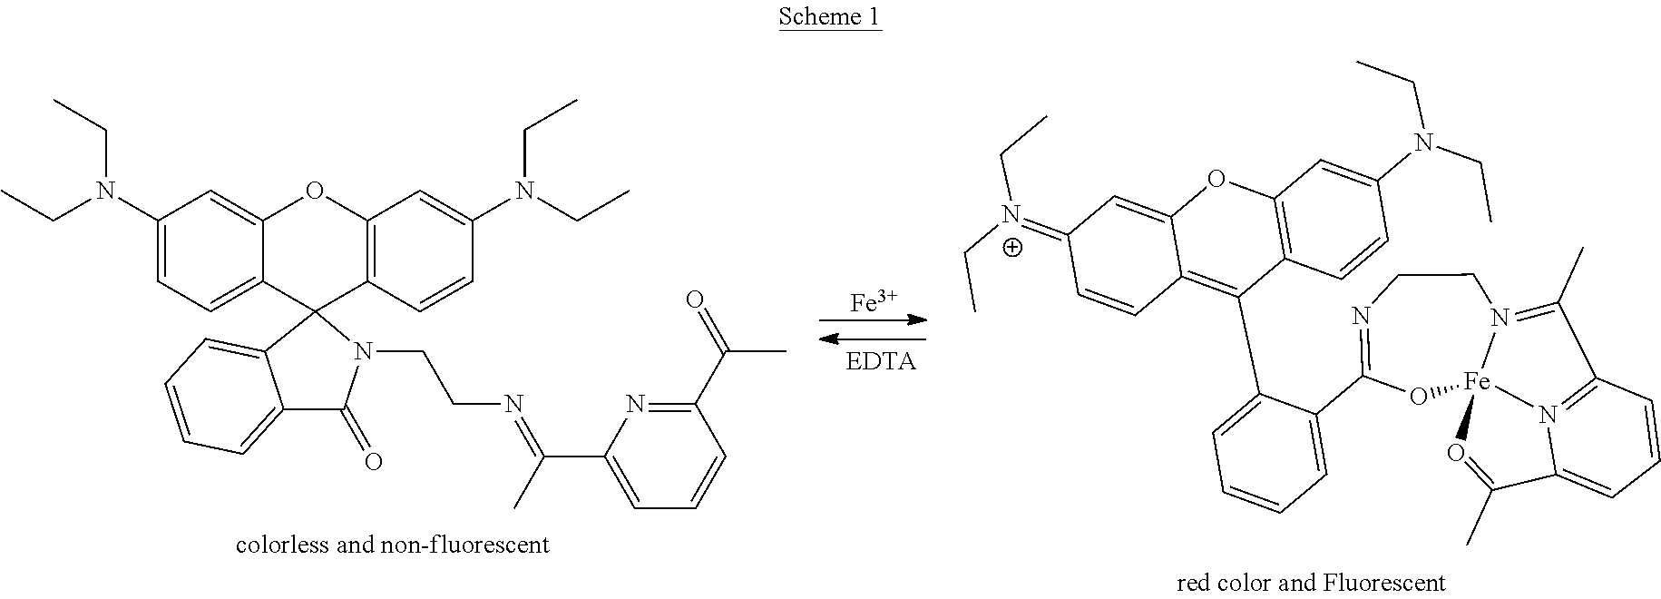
[Fe].C1(N(CC)CC)=CC=C2C(=C1)OC1=C(C=CC(N(CC)CC)=C1)C21N(CCN=C(C2=CC=CC(C(=O)C)=N2)C)C(=O)C2=CC=CC=C21.C1(C2=C3C(=CC(=[N+](CC)CC)C=C3)OC3=C2C=CC(N(CC)CC)=C3)=CC=CC=C1C1=NCCN2=C(C)C3=N4[Fe]2(O1)O=C(C)C4=CC=C3
